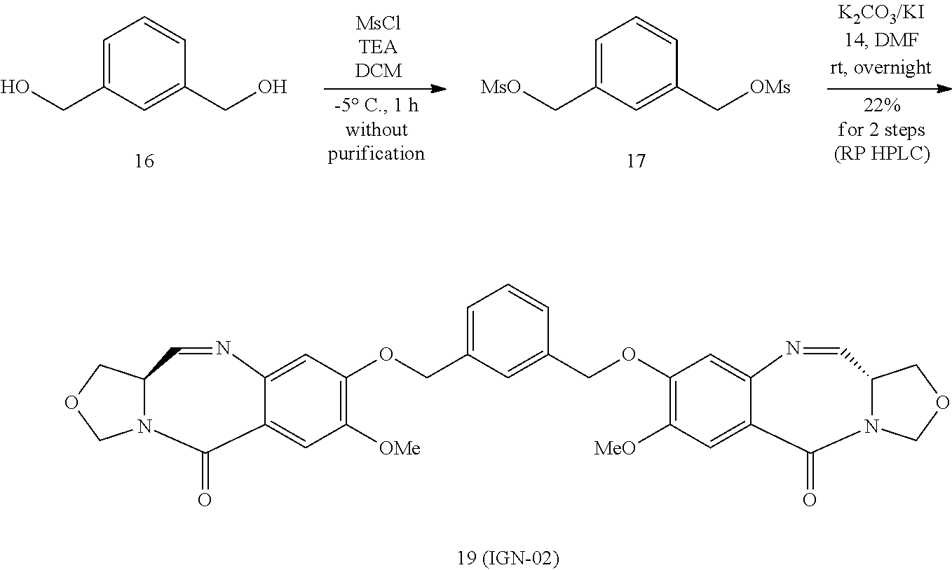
[OMs]CC1=CC(C[MsO])=CC=C1.OCC1=CC(CO)=CC=C1.C1(OCC2=CC(COC3=C([OMe])C=C4C(=C3)N=CC3N(C4=O)COC3)=CC=C2)=C([MeO])C=C2C(=C1)N=CC1N(C2=O)COC1
